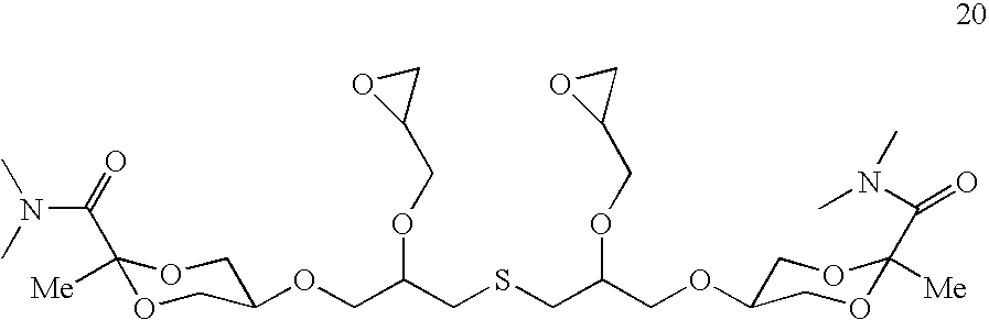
O(CC(OCC1CO1)CSCC(COC1COC([Me])(C(N(C)C)=O)OC1)OCC1CO1)C1COC([Me])(C(N(C)C)=O)OC1
